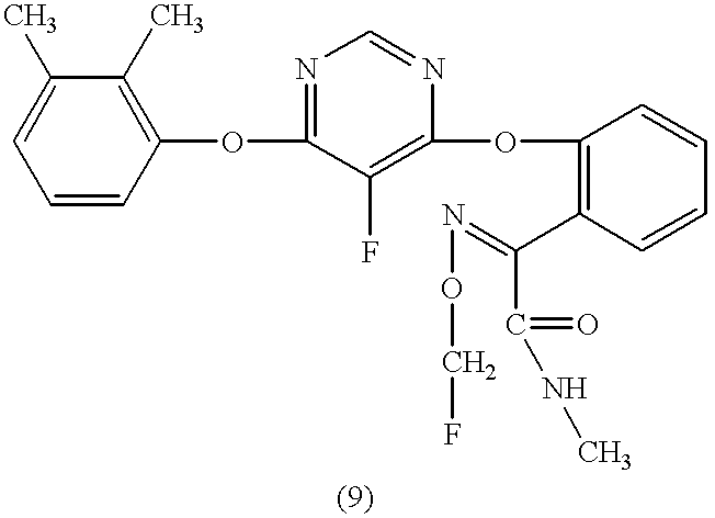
O(C1=NC=NC(OC2=C(C(=NOCF)C(=O)NC)C=CC=C2)=C1F)C1=C(C)C(C)=CC=C1
